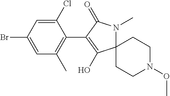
C12(CCN(OC)CC1)N(C)C(=O)C(C1=C(C)C=C(Br)C=C1Cl)=C2O
